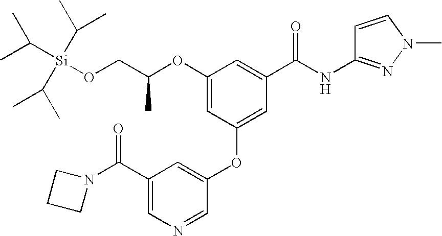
C1=C(C(N2CCC2)=O)C=C(OC2=CC(C(NC3=NN(C)C=C3)=O)=CC(OC(CO[Si](C(C)C)(C(C)C)C(C)C)C)=C2)C=N1
